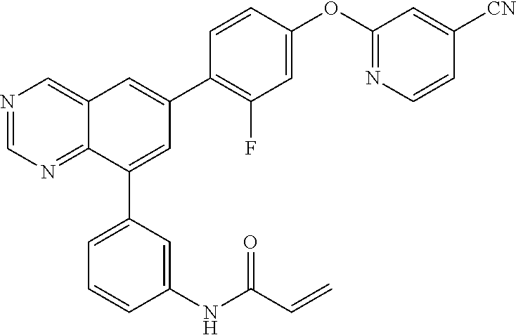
N1=CN=C2C(=C1)C=C(C1=C(F)C=C(OC3=NC=CC([CN])=C3)C=C1)C=C2C1=CC=CC(NC(=O)C=C)=C1
